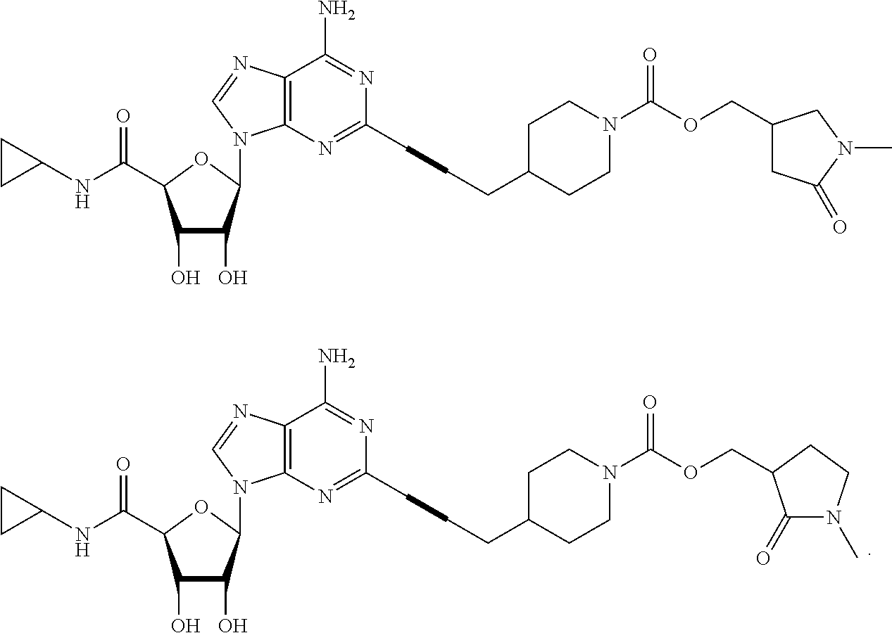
C1(O)C(O)C(N2C3=C(N=C2)C(N)=NC(CCCC2CCN(C(OCC4C(=O)N(C)CC4)=O)CC2)=N3)OC1C(NC1CC1)=O.C1(O)C(O)C(N2C3=C(N=C2)C(N)=NC(CCCC2CCN(C(OCC4CC(=O)N(C)C4)=O)CC2)=N3)OC1C(NC1CC1)=O
